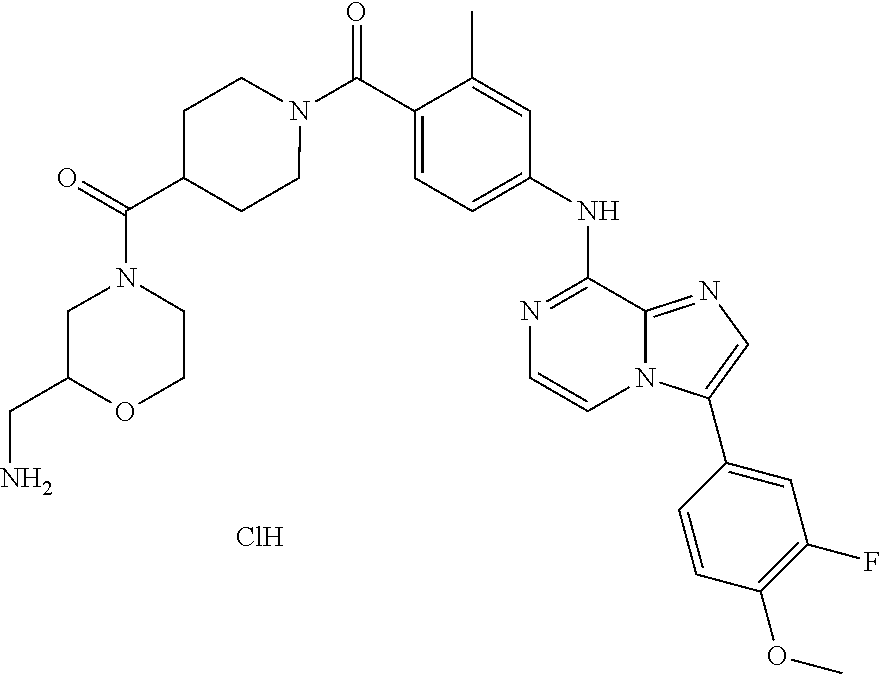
N1=C(NC2=CC=C(C(N3CCC(C(=O)N4CC(CN)OCC4)CC3)=O)C(C)=C2)C2=NC=C(C3=CC(F)=C(OC)C=C3)N2C=C1.Cl
